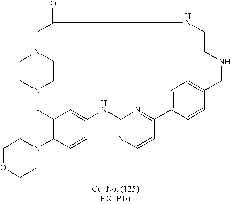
N12CC3=C(N4CCOCC4)C=CC(=C3)NC3=NC=CC(=N3)C3=CC=C(C=C3)CNCCNC(=O)CN(CC1)CC2
